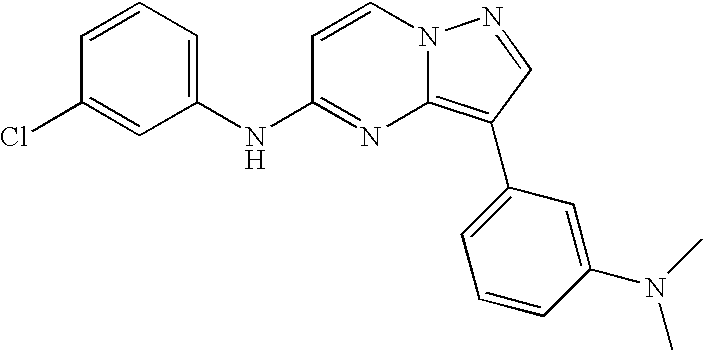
C1(NC2=NC3=C(C4=CC=CC(N(C)C)=C4)C=NN3C=C2)=CC=CC(Cl)=C1
